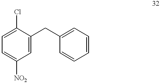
C1=C(Cl)C(CC2=CC=CC=C2)=CC([NO2])=C1
